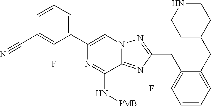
C1=CC=C(C2=CN3C(=NC(CC4=C(F)C=CC=C4CC4CCNCC4)=N3)C(N[PMB])=N2)C(F)=C1C#N
